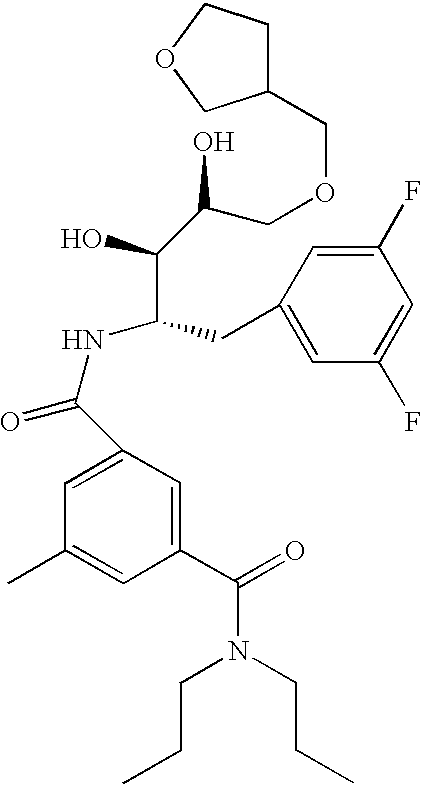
C1(C(NC(CC2=CC(F)=CC(F)=C2)C(O)C(COCC2CCOC2)O)=O)=CC(C)=CC(C(N(CCC)CCC)=O)=C1
